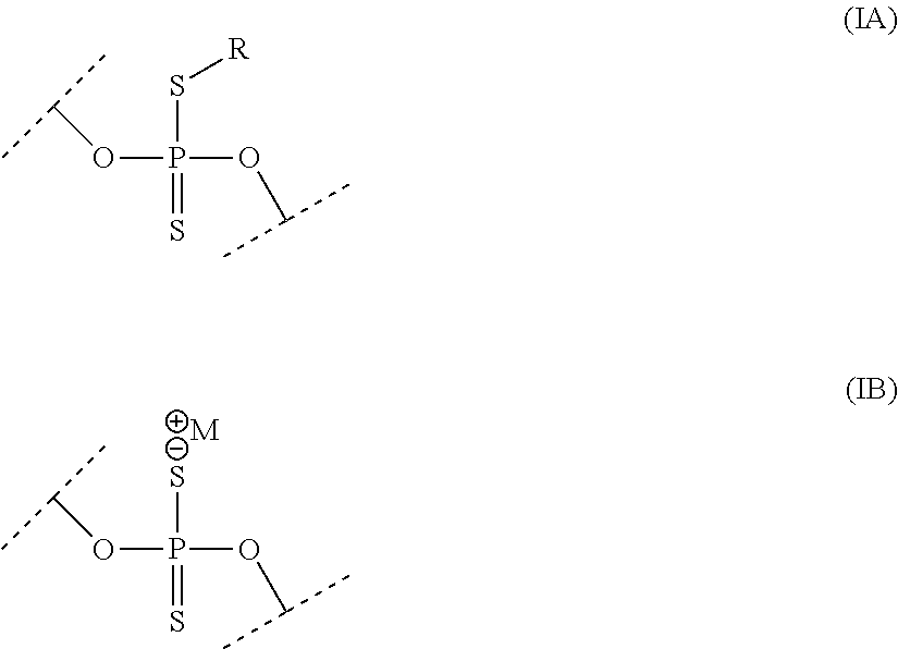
P(S)(OC(C)C)(=S)OC(C)C.[M].P(S[R])(OC(C)C)(=S)OC(C)C
